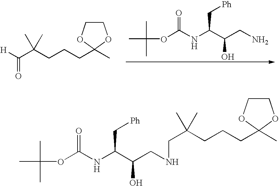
C(C(CCCC1(C)OCCO1)(C)C)(=O)[H].O(C(NC(C(CN)O)C[Ph])=O)C(C)(C)C.O(C(NC(C(CNCC(CCCC1(C)OCCO1)(C)C)O)C[Ph])=O)C(C)(C)C
